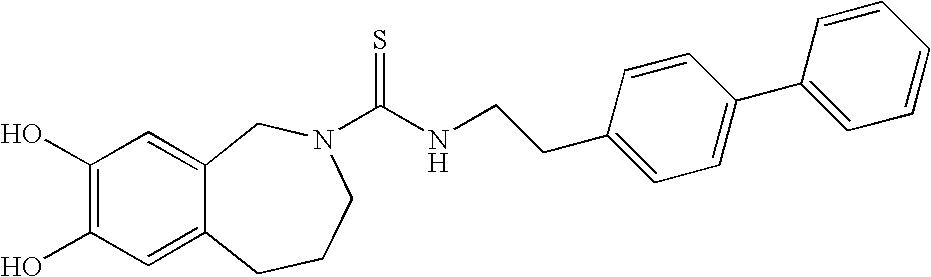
C1(O)=C(O)C=C2C(=C1)CN(C(NCCC1=CC=C(C3=CC=CC=C3)C=C1)=S)CCC2
